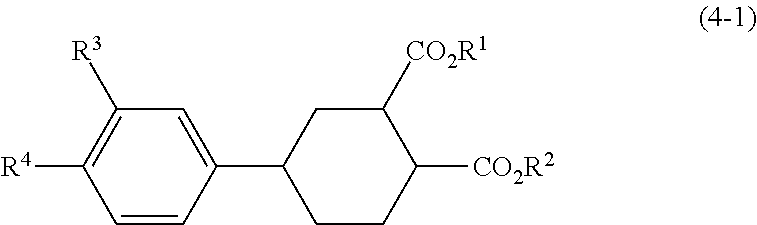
C1=C(C2CCC([CO2R2])C([CO2R1])C2)C=CC([R4])=C1[R3]
